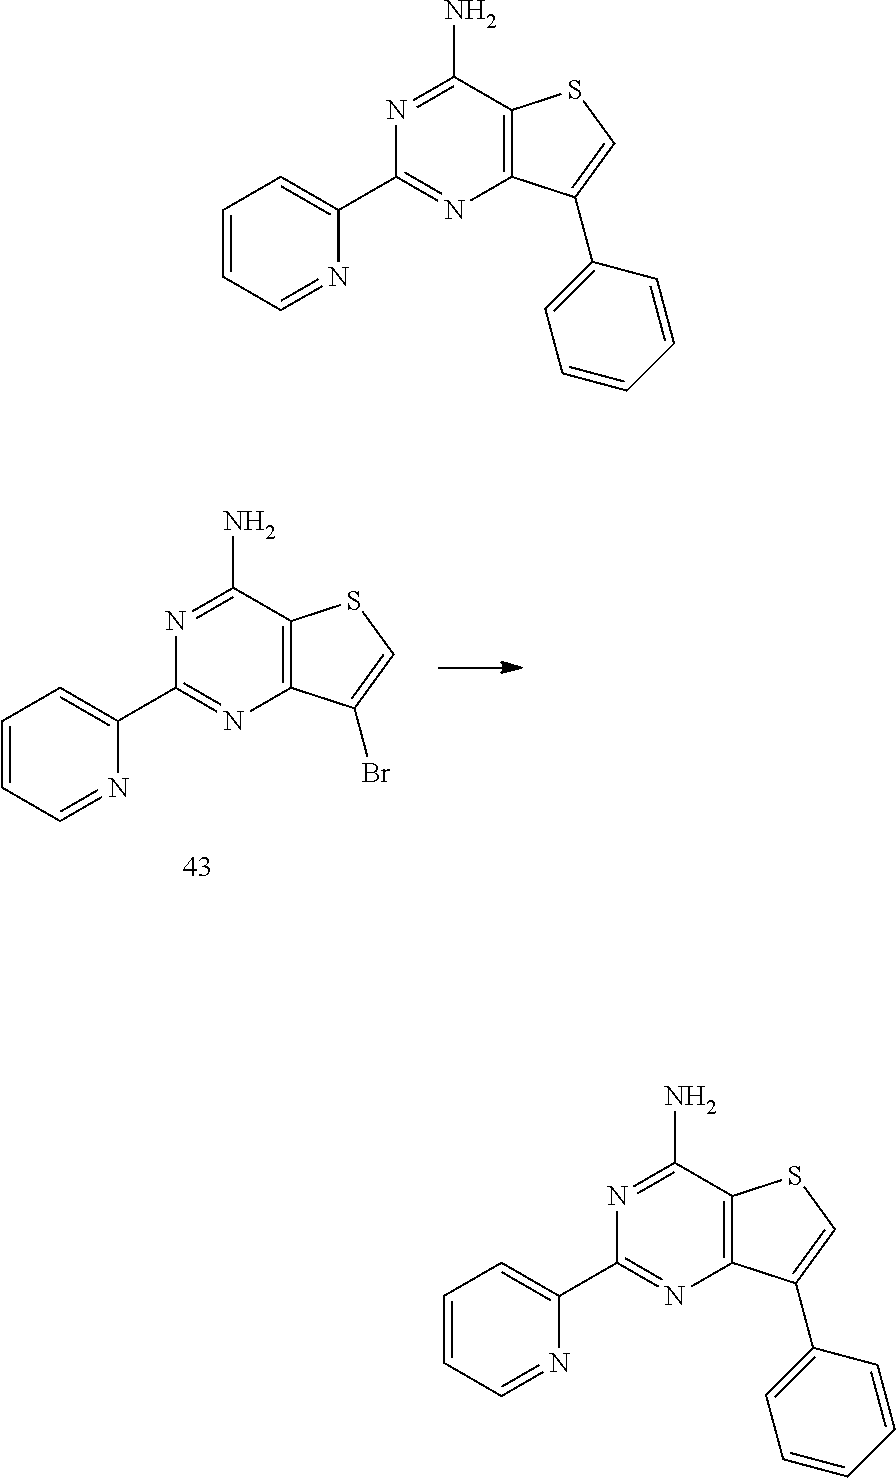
C1(C2=CC=CC=N2)=NC2=C(C(N)=N1)SC=C2Br.C1(C2=CC=CC=N2)=NC2=C(C(N)=N1)SC=C2C1=CC=CC=C1.C1(C2=CC=CC=N2)=NC2=C(C(N)=N1)SC=C2C1=CC=CC=C1
